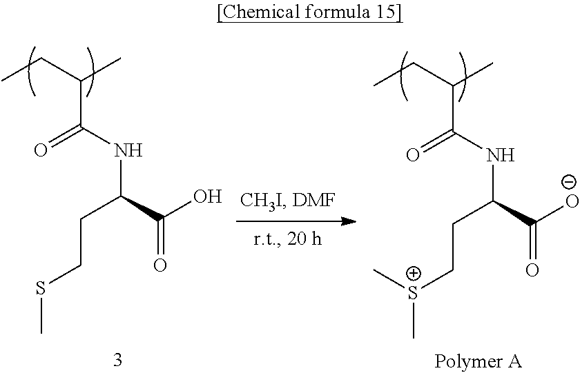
C(C(C(O)=O)NC(C(C)CC)=O)CSC.C(C(C([O-])=O)NC(C(C)CC)=O)C[S+](C)C
